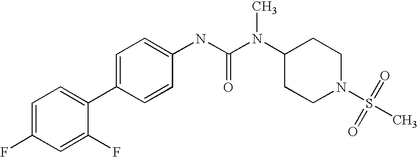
C1=C(F)C=C(F)C(C2=CC=C(NC(N(C3CCN(S(C)(=O)=O)CC3)C)=O)C=C2)=C1
